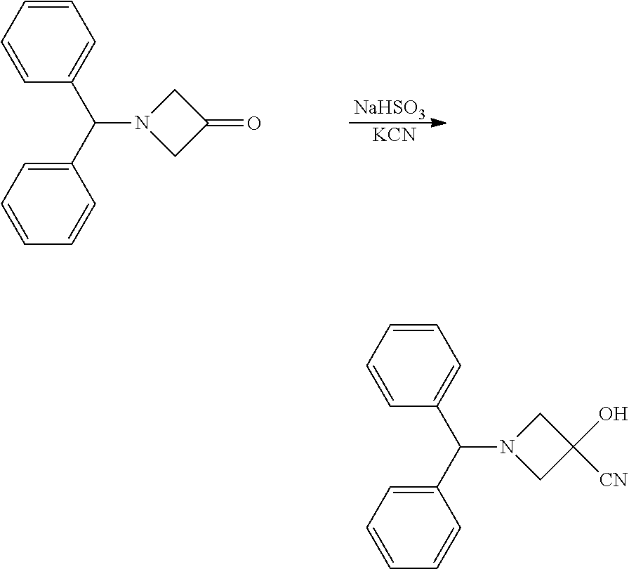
C1=CC=CC=C1C(C1=CC=CC=C1)N1CC(=O)C1.[NaHSO3].[KCN].C1=CC=CC=C1C(C1=CC=CC=C1)N1CC(O)([CN])C1
